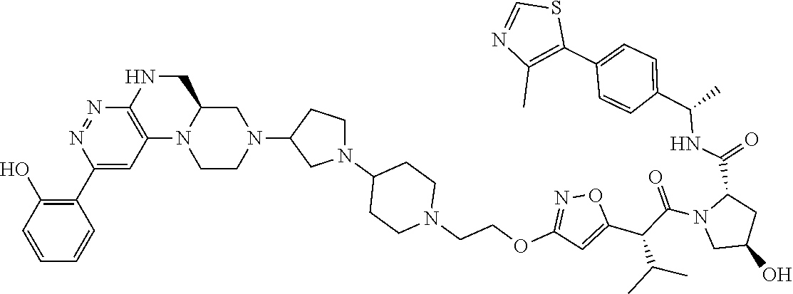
C1(C2=C(C)N=CS2)=CC=C(C(NC(C2CC(O)CN2C(C(C2=CC(OCCN3CCC(N4CC(N5CCN6C(C5)CNC5=C6C=C(C6=C(O)C=CC=C6)N=N5)CC4)CC3)=NO2)C(C)C)=O)=O)C)C=C1
